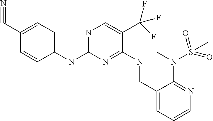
N(C1=NC=C(C(F)(F)F)C(NCC2=CC=CN=C2N(C)S(=O)(=O)C)=N1)C1=CC=C(C#N)C=C1
